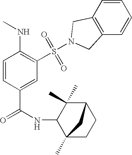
C1=CC(C(=O)NC2C3(C)CCC(C2(C)C)C3)=CC(S(=O)(=O)N2CC3=C(C=CC=C3)C2)=C1NC
